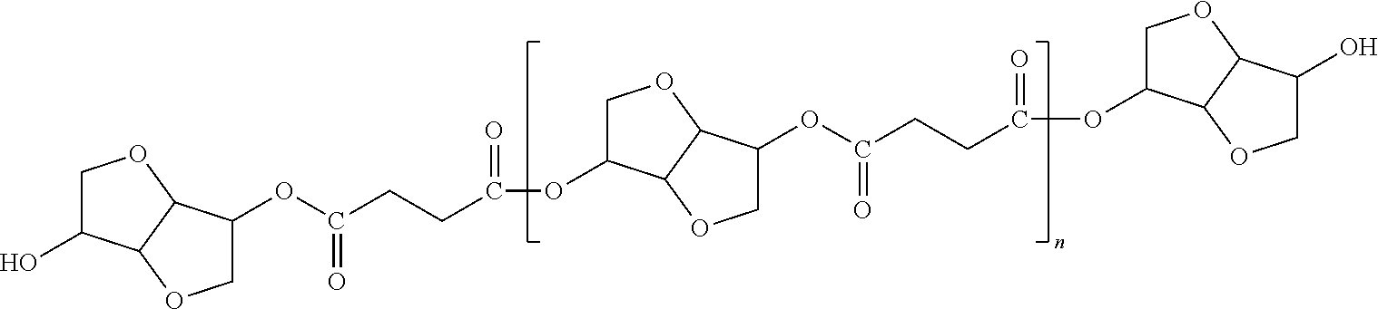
C1C(O)C2C(O1)C(OC(CCC(OC1COC3C1OCC3OC(CCC(OC1COC3C1OCC3O)=O)=O)=O)=O)CO2
